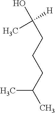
OC(CCCC(C)C)([H])C
